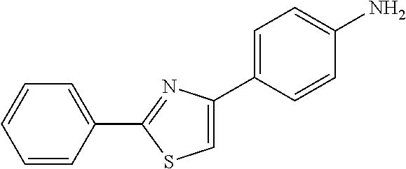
C1(C2=NC(C3=CC=C(N)C=C3)=CS2)=CC=CC=C1
